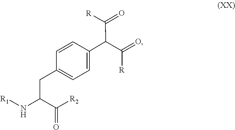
C1=CC(C(C([R])=O)C([R])=O)=CC=C1CC(N[R1])C([R2])=O
